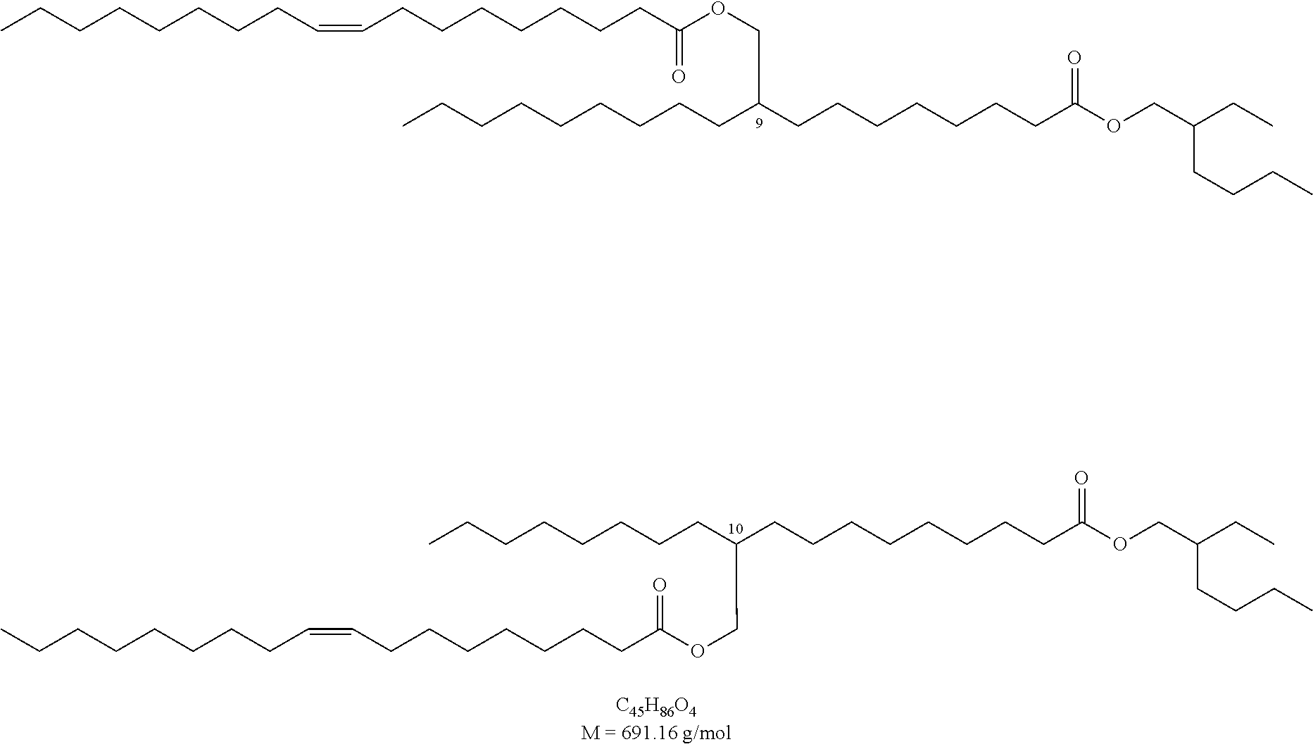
CCCCCCCCC=CCCCCCCCC(OCC(CCCCCCCCC)CCCCCCCC(OCC(CCCC)CC)=O)=O.CCCCCCCCC=CCCCCCCCC(OCC(CCCCCCCC)CCCCCCCCC(OCC(CC)CCCC)=O)=O
